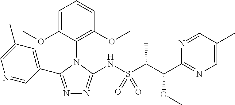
N1=C(C2=CC(C)=CN=C2)N(C2=C(OC)C=CC=C2OC)C(NS(C(C(C2=NC=C(C)C=N2)OC)C)(=O)=O)=N1
